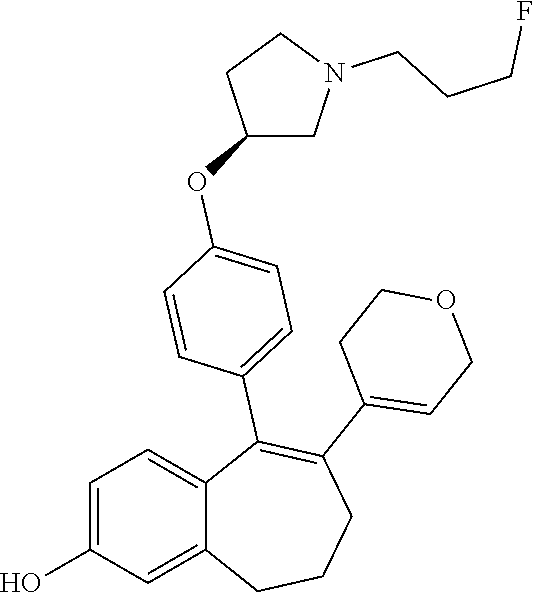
C1=C(O)C=C2C(=C1)C(C1=CC=C(OC3CN(CCCF)CC3)C=C1)=C(C1=CCOCC1)CCC2
